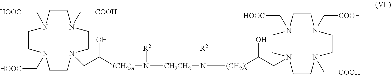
C1CN(C[COOH])CCN(CC([(CH2)n]N([R2])[CH2CH2]N([R2])[(CH2)n]C(CN2CCN(C[HOOC])CCN(C[COOH])CCN(C[COOH])CC2)O)O)CCN(C[HOOC])CCN1C[HOOC]
